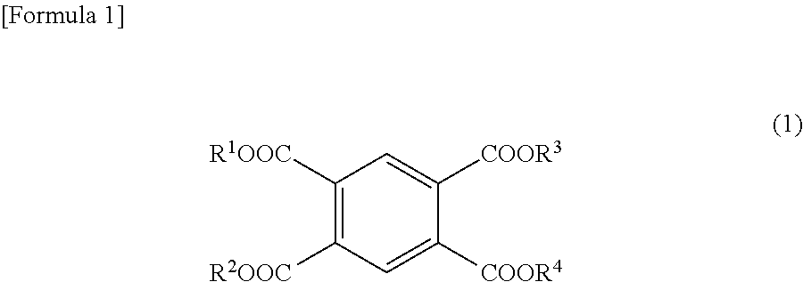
C1([R1OOC])=C([R2OOC])C=C([COOR4])C([COOR3])=C1
